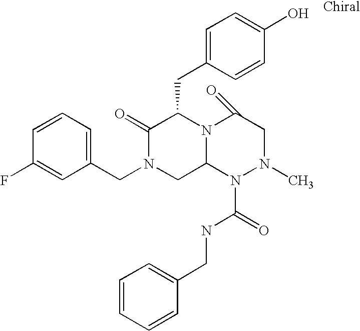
C1=CC(F)=CC(CN2CC3N(C(CC4=CC=C(O)C=C4)C2=O)C(=O)CN(C)N3C(NCC2=CC=CC=C2)=O)=C1
